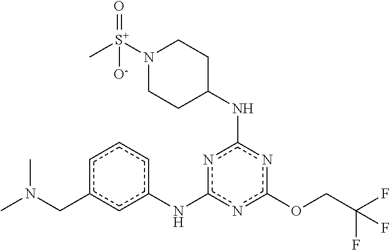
O(c1nc(NC2CCN([S+](C)(=O)[O-])CC2)nc(Nc2cccc(CN(C)C)c2)n1)CC(F)(F)F
